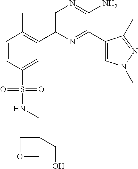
C1(C2=C(C)C=CC(S(=O)(=O)NCC3(CO)COC3)=C2)=CN=C(N)C(C2=CN(C)N=C2C)=N1
